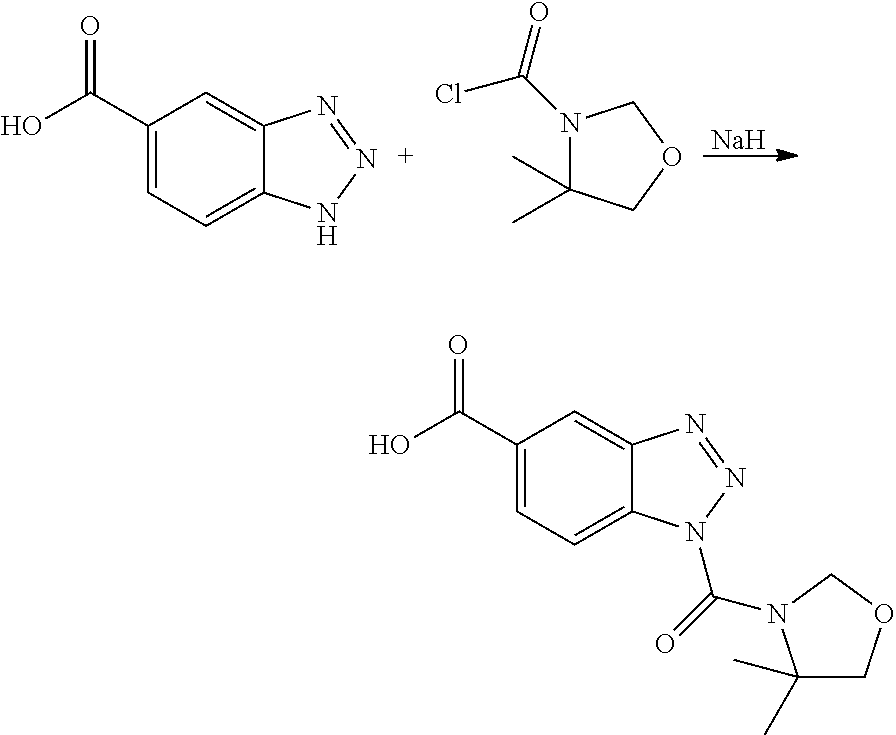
O=C(C1=CC=C2C(=C1)N=NN2)O.N1(C(=O)Cl)C(C)(C)COC1.[Na].O=C(C1=CC=C2C(=C1)N=NN2C(=O)N1C(C)(C)COC1)O
